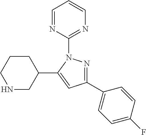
N1CC(C2=CC(C3=CC=C(F)C=C3)=NN2C2=NC=CC=N2)CCC1
